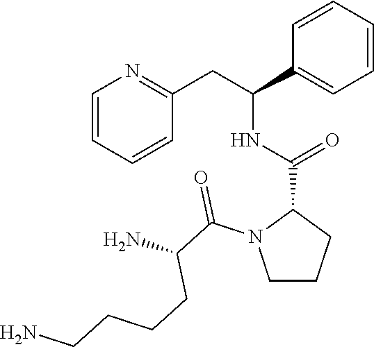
C1=CC=CC(CC(C2=CC=CC=C2)NC(=O)C2N(C(C(N)CCCCN)=O)CCC2)=N1
